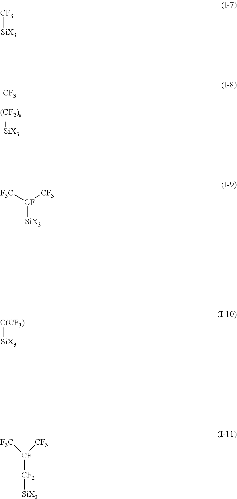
[CF3][SiX3].[(CF2)e]([SiX3])[CF3].[CF]([SiX3])([CF3])[F3C].[CF2]([SiX3])[CF]([CF3])[F3C].[C(CF3)][SiX3]
